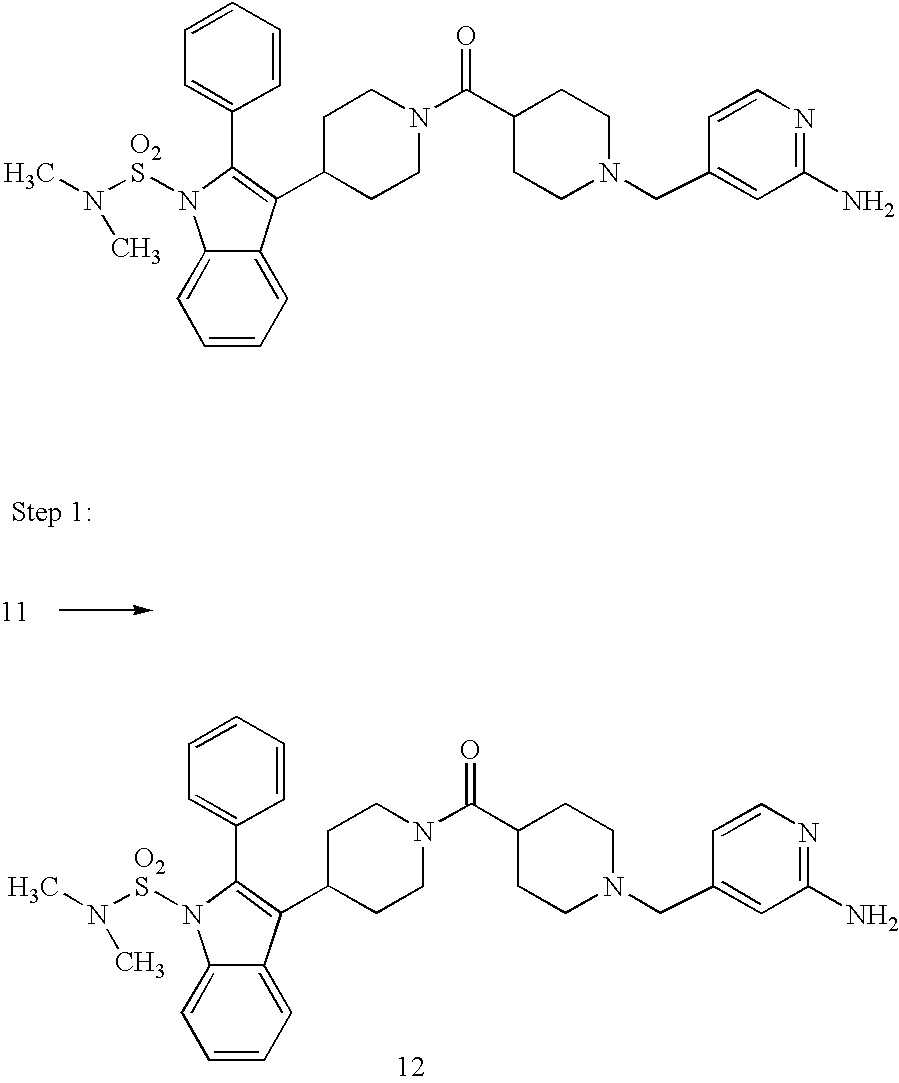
C1=CC=C2C(=C1)N([O2S]N(C)C)C(C1=CC=CC=C1)=C2C1CCN(C(C2CCN(CC3=CC(N)=NC=C3)CC2)=O)CC1.C1=CC=C2C(=C1)N([O2S]N(C)C)C(C1=CC=CC=C1)=C2C1CCN(C(C2CCN(CC3=CC(N)=NC=C3)CC2)=O)CC1
